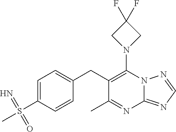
N12C(=NC=N1)N=C(C)C(CC1=CC=C(S(C)(=N)=O)C=C1)=C2N1CC(F)(F)C1
